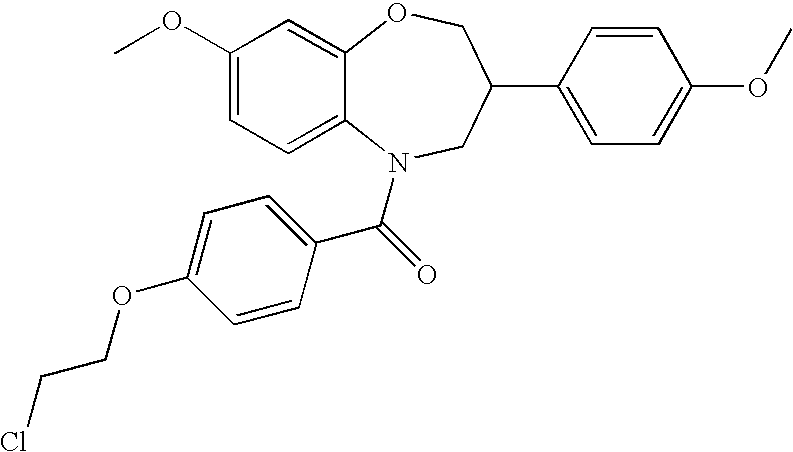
C1(OC)=CC=C2C(=C1)OCC(C1=CC=C(OC)C=C1)CN2C(C1=CC=C(OCCCl)C=C1)=O
